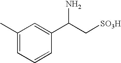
C1=C(C(C[SO3H])N)C=CC=C1C
